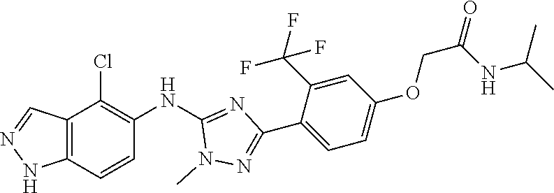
C12=C(C=CC(NC3=NC(C4=CC=C(OCC(=O)NC(C)C)C=C4C(F)(F)F)=NN3C)=C1Cl)NN=C2
